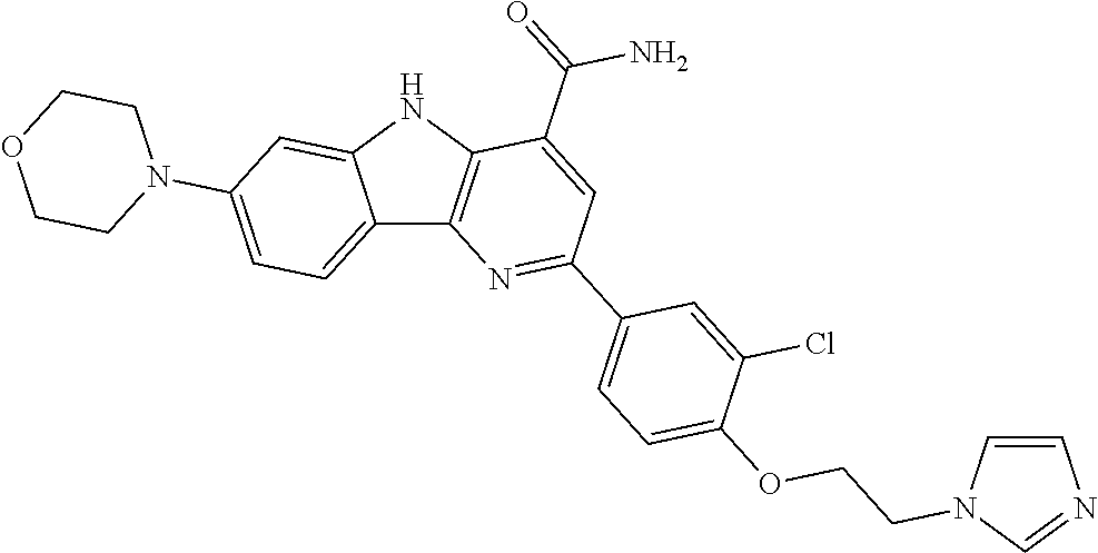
C12=CC=C(N3CCOCC3)C=C1NC1=C2N=C(C2=CC=C(OCCN3C=CN=C3)C(Cl)=C2)C=C1C(=O)N
